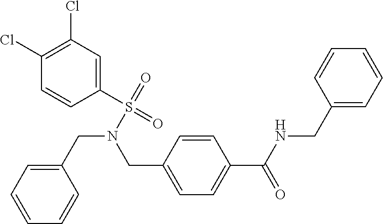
C1(Cl)=C(Cl)C=C(S(=O)(=O)N(CC2=CC=C(C(NCC3=CC=CC=C3)=O)C=C2)CC2=CC=CC=C2)C=C1
